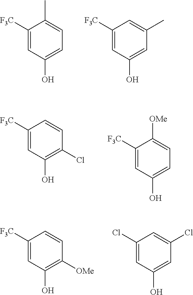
C1([F3C])=CC(O)=CC=C1C.C1([F3C])=CC(O)=CC(C)=C1.C1([F3C])=CC(O)=C(Cl)C=C1.C1([F3C])=CC(O)=CC=C1[OMe].C1([F3C])=CC(O)=C([OMe])C=C1.C1(Cl)=CC(O)=CC(Cl)=C1
